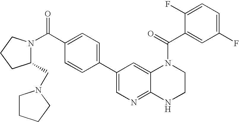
C1(C2=CN=C3C(=C2)N(C(C2=CC(F)=CC=C2F)=O)CCN3)=CC=C(C(=O)N2C(CN3CCCC3)CCC2)C=C1
